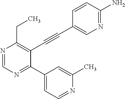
N1=CN=C(C2=CC=NC(C)=C2)C(C#CC2=CN=C(N)C=C2)=C1CC
